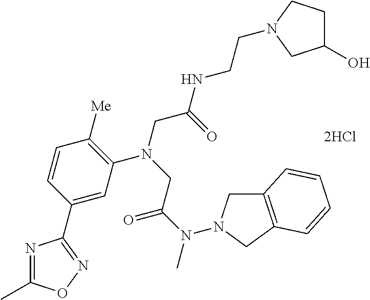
[2HCl].C1=C(C2=NOC(C)=N2)C=CC([Me])=C1N(CC(NCCN1CCC(O)C1)=O)CC(N(C)N1CC2=C(C1)C=CC=C2)=O
